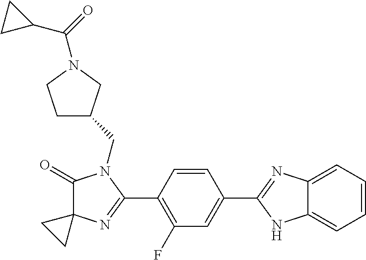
C1(=O)C2(N=C(C3=C(F)C=C(C4=NC5=CC=CC=C5N4)C=C3)N1CC1CCN(C(=O)C3CC3)C1)CC2
